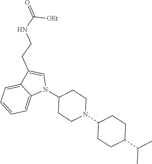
N1(C2CCN(C3CCC(C(C)C)CC3)CC2)C=C(CCNC(=O)[OEt])C2=CC=CC=C12
